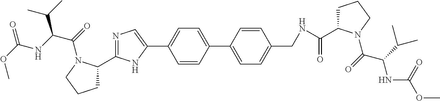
COC(=O)NC(C(=O)N1C(C2=NC=C(C3=CC=C(C4=CC=C(CNC(=O)C5CCCN5C(=O)C(C(C)C)NC(OC)=O)C=C4)C=C3)N2)CCC1)C(C)C
